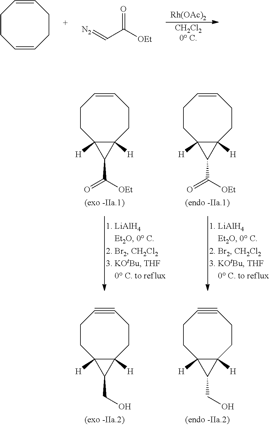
C1CC2([H])C([H])(CCC=C1)C2C([OEt])=O.C1CC2([H])C([H])(CCC=C1)C2C([OEt])=O.C1CC2([H])C([H])(CCC#C1)C2CO.C1CC2([H])C([H])(CCC#C1)C2CO.[Rh(OAc)2].[CH2Cl20 C].C1CC=CCCC=C1.[N2]=CC([OEt])=O
